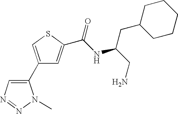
C1(C2=CN=NN2C)=CSC(C(NC(CN)CC2CCCCC2)=O)=C1
